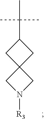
C1(C(C)(C)C)CC2(C1)CN([R3])C2
